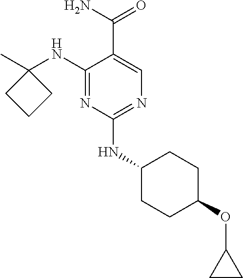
C1(NC2(C)CCC2)=NC(NC2CCC(OC3CC3)CC2)=NC=C1C(N)=O
